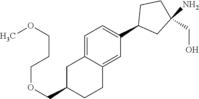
C1=C2C(=CC(C3CC(N)(CO)CC3)=C1)CCC(COCCCOC)C2
